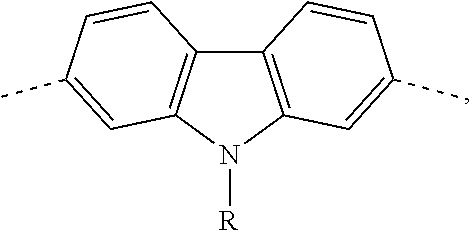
C12=C(N([R])C3=C1C=CC(C)=C3)C=C(C)C=C2
